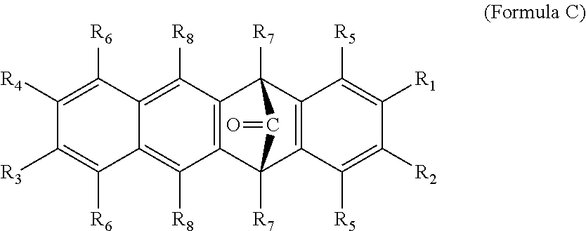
C12=C(C3([R7])C4=C(C1([R7])C3=O)C([R5])=C([R2])C([R1])=C4[R5])C([R8])=C1C(=C2[R8])C([R6])=C([R3])C([R4])=C1[R6]
